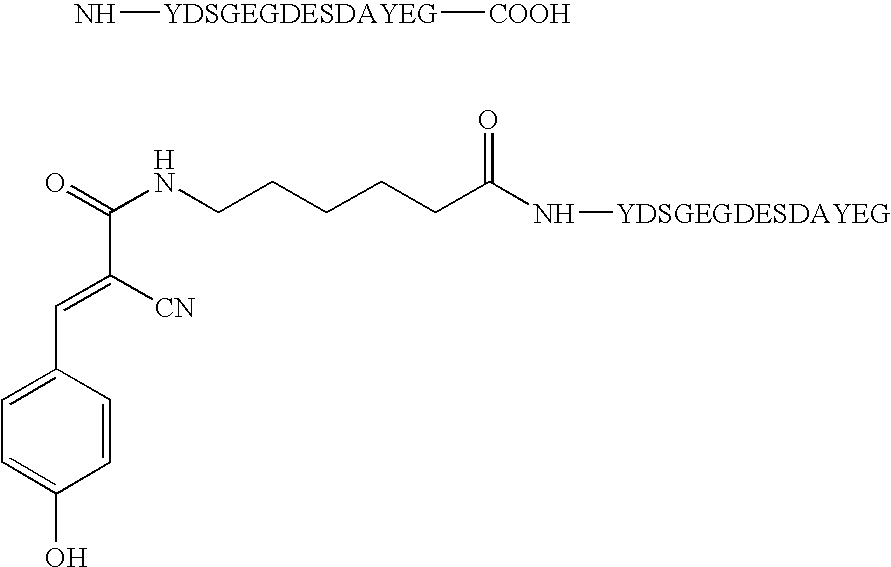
N[YDSGEGDESDAYEG][COOH].O=C(NCCCCCC(N[YDSGEGDESDAYEG])=O)C([CN])=CC1=CC=C(O)C=C1
